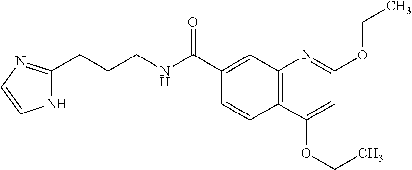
C1(C(NCCCC2=NC=CN2)=O)=CC2=C(C=C1)C(OCC)=CC(OCC)=N2
